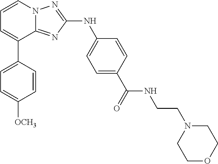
C1=CN2C(=NC(NC3=CC=C(C(=O)NCCN4CCOCC4)C=C3)=N2)C(C2=CC=C([OCH3])C=C2)=C1
